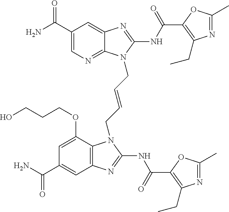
C1(C(N)=O)=CN=C2C(=C1)N=C(NC(=O)C1=C(CC)N=C(C)O1)N2CC=CCN1C2=C(C=C(C(N)=O)C=C2OCCCO)N=C1NC(=O)C1=C(CC)N=C(C)O1
